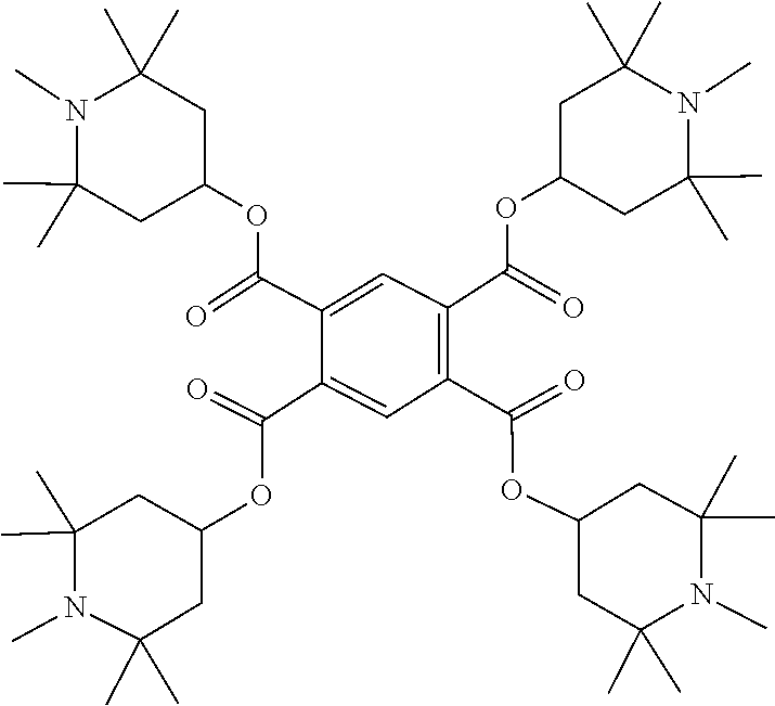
CN1C(C)(C)CC(OC(C2=C(C(=O)OC3CC(C)(C)N(C)C(C)(C)C3)C=C(C(=O)OC3CC(C)(C)N(C)C(C)(C)C3)C(C(OC3CC(C)(C)N(C)C(C)(C)C3)=O)=C2)=O)CC1(C)C
